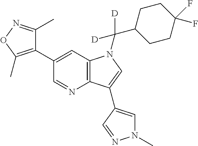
C1(C2=CC3=C(N=C2)C(C2=CN(C)N=C2)=CN3C(C2CCC(F)(F)CC2)([D])[D])=C(C)ON=C1C
